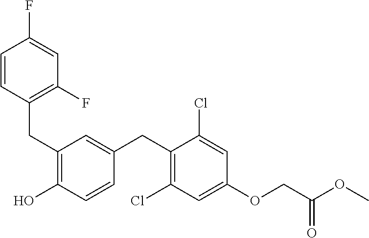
C(C1=C(O)C=CC(CC2=C(Cl)C=C(OCC(OC)=O)C=C2Cl)=C1)C1=C(F)C=C(F)C=C1
